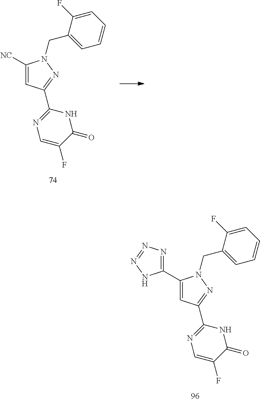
C1=CC=C(F)C(CN2C(C3=NN=NN3)=CC(C3=NC=C(F)C(=O)N3)=N2)=C1.C1=CC=C(F)C(CN2C([NC])=CC(C3=NC=C(F)C(=O)N3)=N2)=C1
